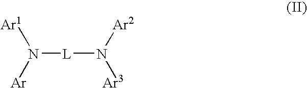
[L](N([Ar2])[Ar3])N([Ar1])[Ar]
